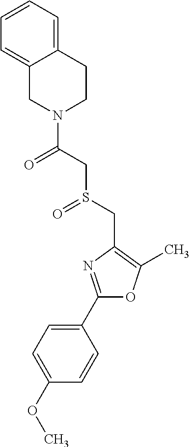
C1(C2=NC(CS(=O)CC(=O)N3CCC4=CC=CC=C4C3)=C(C)O2)=CC=C(OC)C=C1
